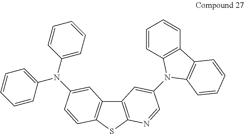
C12=C(SC3=C1C=C(N(C1=CC=CC=C1)C1=CC=CC=C1)C=C3)N=CC(N1C3=C(C=CC=C3)C3=C1C=CC=C3)=C2
